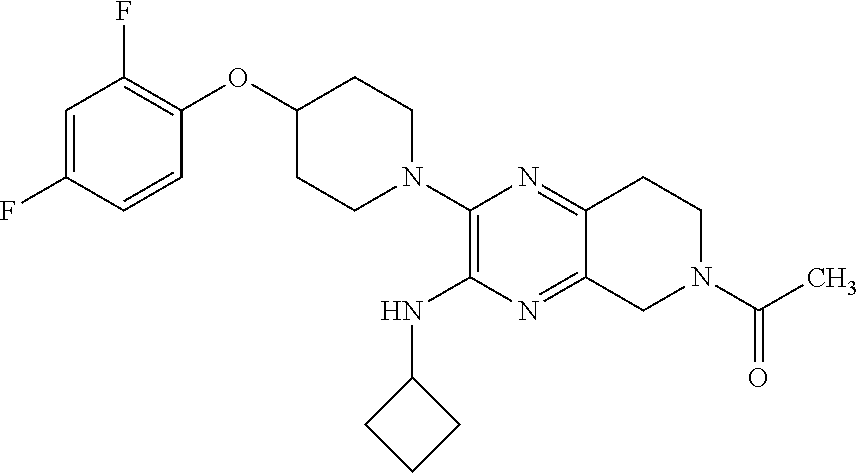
C1=C(F)C=CC(OC2CCN(C3=C(NC4CCC4)N=C4C(=N3)CCN(C(C)=O)C4)CC2)=C1F
